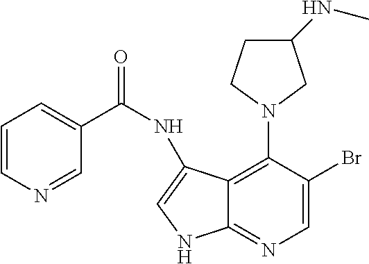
C12=C(N3CC(NC)CC3)C(Br)=CN=C1NC=C2NC(=O)C1=CC=CN=C1
